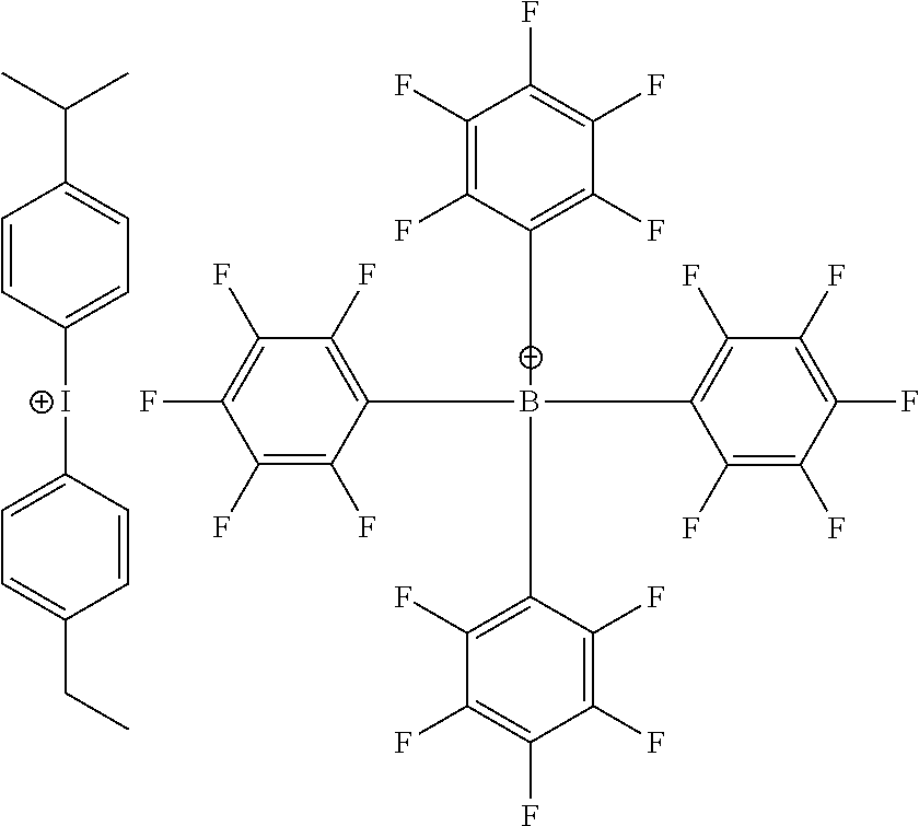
C1(F)=C(F)C([B-](C2=C(F)C(F)=C(F)C(F)=C2F)(C2=C(F)C(F)=C(F)C(F)=C2F)C2=C(F)C(F)=C(F)C(F)=C2F)=C(F)C(F)=C1F.C(C1=CC=C([I+]C2=CC=C(CC)C=C2)C=C1)(C)C
